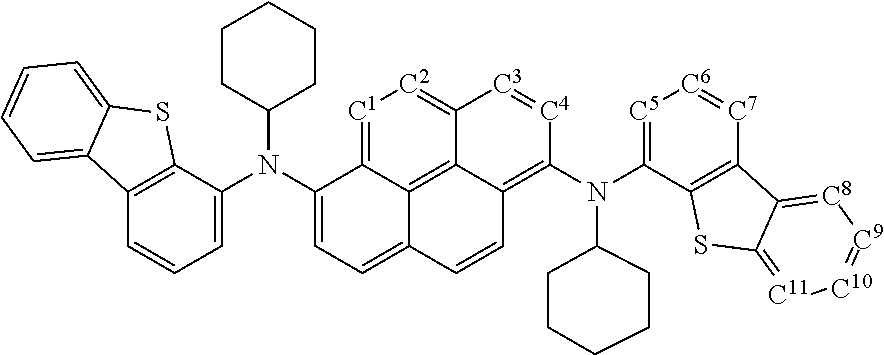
C12=C(C(N(C3=CC=C4C5=C6C(=[C2][C1]=C35)[C3]=[C4]C(N(C3=[C5][C6]=[C7]C5=C3SC3=[C11][C10]=[C9][C8]=C53)C3CCCCC3)=C6C=C4)C3CCCCC3)=CC=C1)SC1=CC=CC=C21
